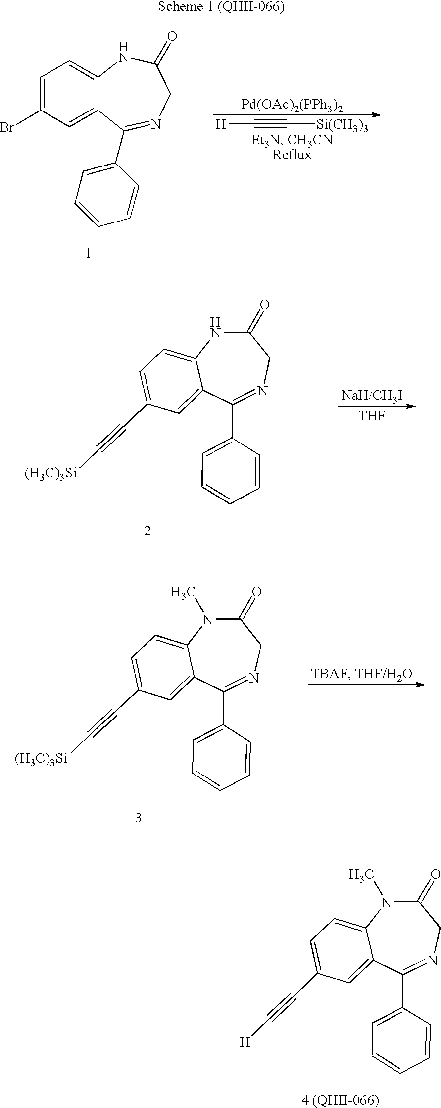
[H]C#C[Si(CH3)3].[Pd(OAc)2(PPh3)2].C1=C(Br)C=C2C(=C1)NC(=O)CN=C2C1=CC=CC=C1.[THF].C1=C(C#C[(H3C)3Si])C=C2C(=C1)NC(=O)CN=C2C1=CC=CC=C1.C1=C(C#C[(H3C)3Si])C=C2C(=C1)N(C)C(=O)CN=C2C1=CC=CC=C1.C1=C(C#C[H])C=C2C(=C1)N(C)C(=O)CN=C2C1=CC=CC=C1
